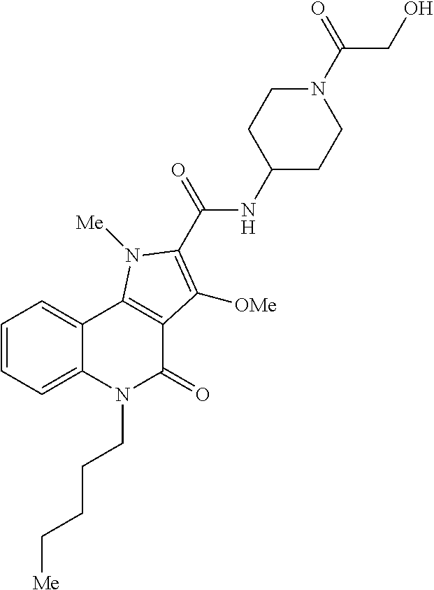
C1=CC=C2C(=C1)C1=C(C(=O)N2CCCC[Me])C([OMe])=C(C(NC2CCN(C(CO)=O)CC2)=O)N1[Me]
